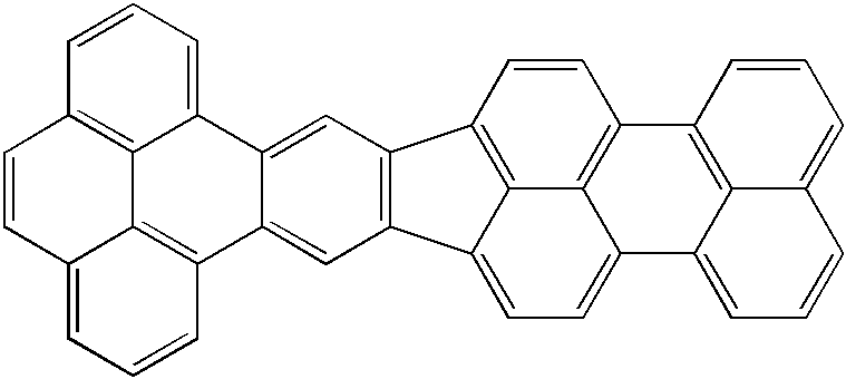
C1=CC2=C3C(=CC=C4C3=C1C1=C3C4=CC=CC3=CC=C1)C1=C2C=C2C(=C1)C1=C3C4=C(C=CC=C24)C=CC3=CC=C1
